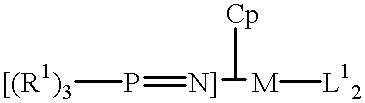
[[(R1)3]P=[N]]C([M][L12])[Cp]
